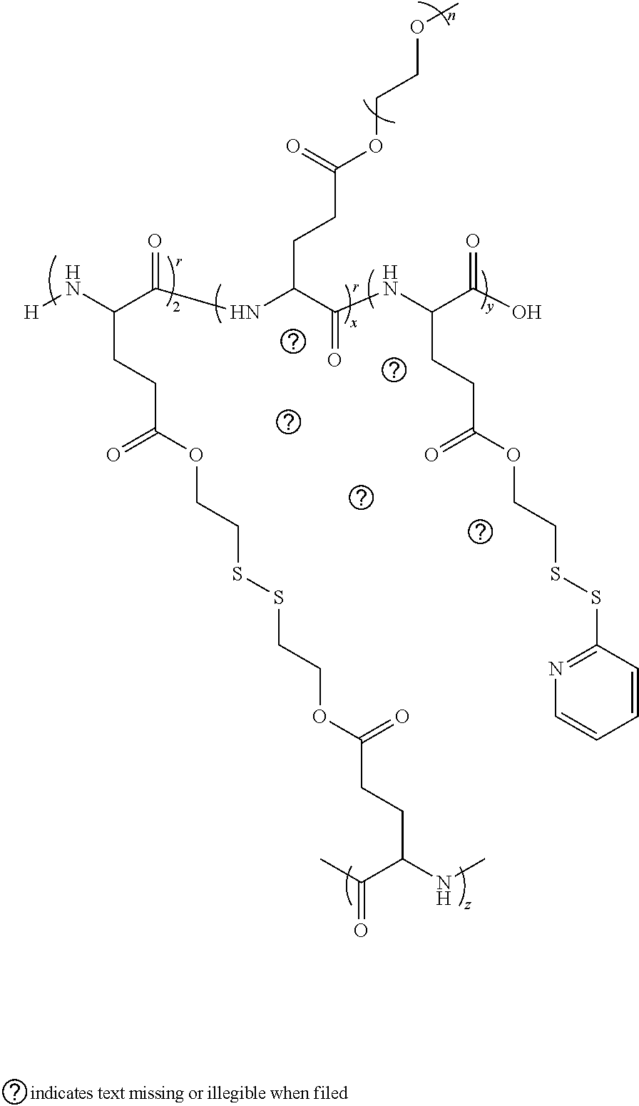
N(C(C(NC(C(O)=O)CCC(OCCSSC1=NC=CC=C1)=O)=O)CCC(OCCOC)=O)C(C(N[H])CCC(OCCSSCCOC(CCC(NC)C(C)=O)=O)=O)=O
